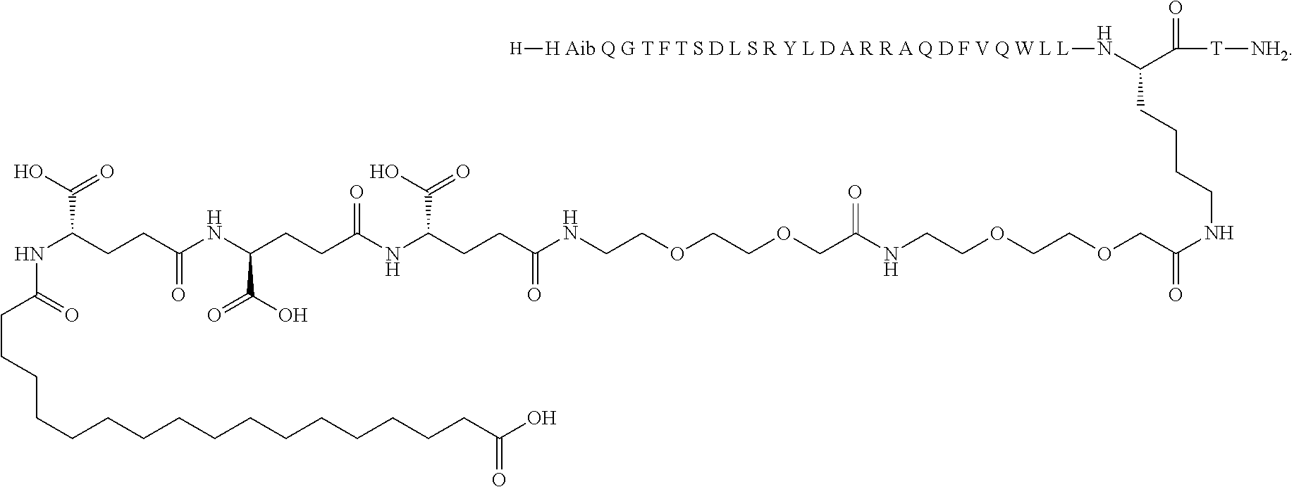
C(CCCCCCCCCCCCCCCC(O)=O)C(NC(C(O)=O)CCC(NC(CCC(NC(CCC(NCCOCCOCC(NCCOCCOCC(NCCCCC(N[H Aib Q G T F T S D L S R Y L D A R R A Q D F V Q W L L][H])C([T][NH2])=O)=O)=O)=O)C(O)=O)=O)C(O)=O)=O)=O
